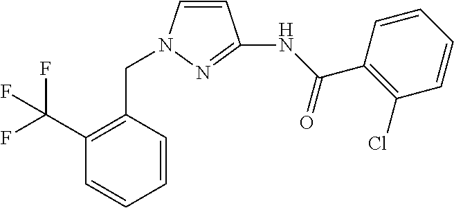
C1=CN(CC2=C(C(F)(F)F)C=CC=C2)N=C1NC(C1=C(Cl)C=CC=C1)=O
